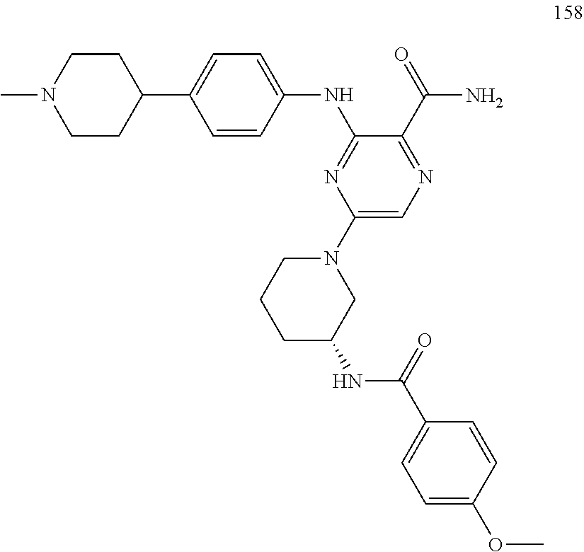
C1=CC(NC2=NC(N3CCCC(NC(C4=CC=C(OC)C=C4)=O)C3)=CN=C2C(=O)N)=CC=C1C1CCN(C)CC1
